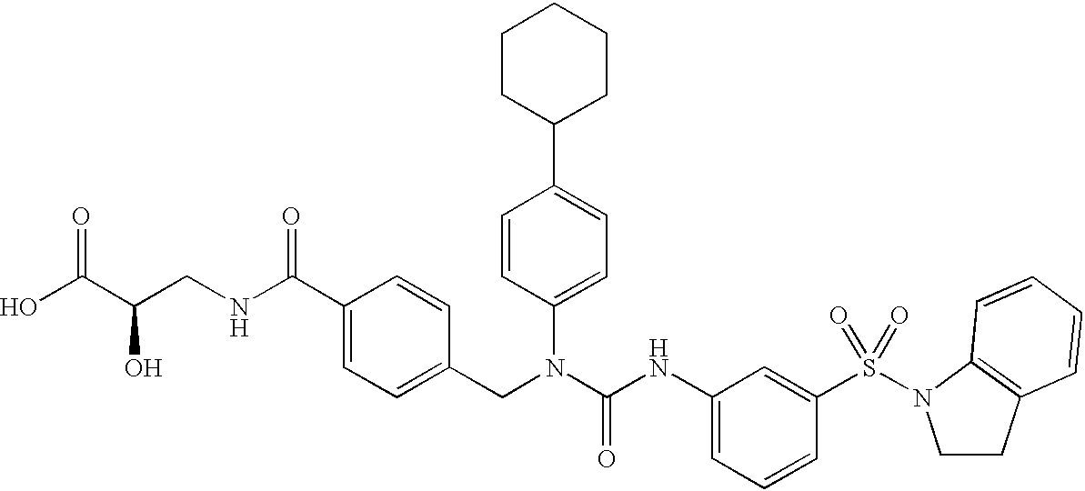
OC(C(CNC(C1=CC=C(CN(C(NC2=CC=CC(S(=O)(=O)N3CCC4=C3C=CC=C4)=C2)=O)C2=CC=C(C3CCCCC3)C=C2)C=C1)=O)O)=O
